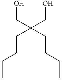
OCC(CO)(CCCC)CCCC
